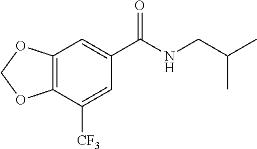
C1=C([CF3])C2=C(C=C1C(NCC(C)C)=O)OCO2
